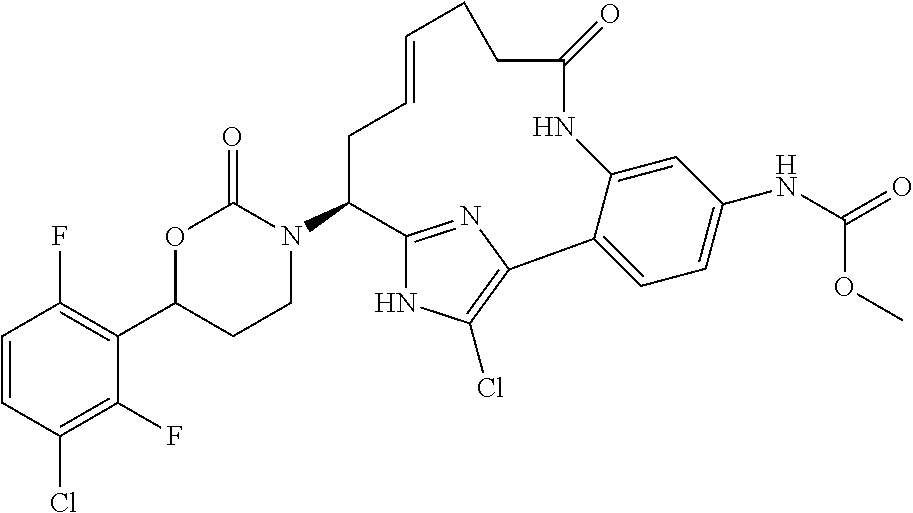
C1=CC(Cl)=C(F)C(C2CCN(C3C4=NC(=C(Cl)N4)C4=CC=C(NC(=O)OC)C=C4NC(=O)CCC=CC3)C(=O)O2)=C1F
